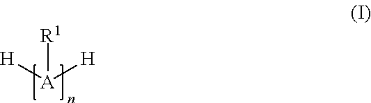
[H][A]([H])[R1]
